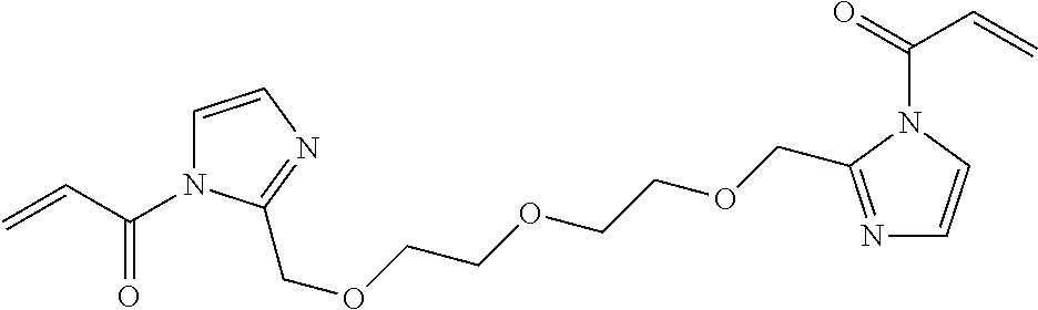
N1=C(COCCOCCOCC2=NC=CN2C(C=C)=O)N(C(=O)C=C)C=C1
